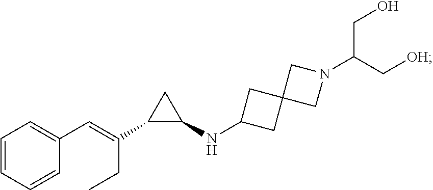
C1=CC=CC(C=C(CC)C2C(NC3CC4(C3)CN(C(C[OH])CO)C4)C2)=C1
